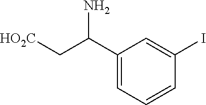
C1(C(C[HO2C])N)=CC=CC(I)=C1
